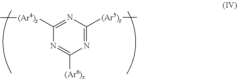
N1=C([(Ar5)z]C)N=C([(Ar4)z]C)N=C1[(Ar6)z]
